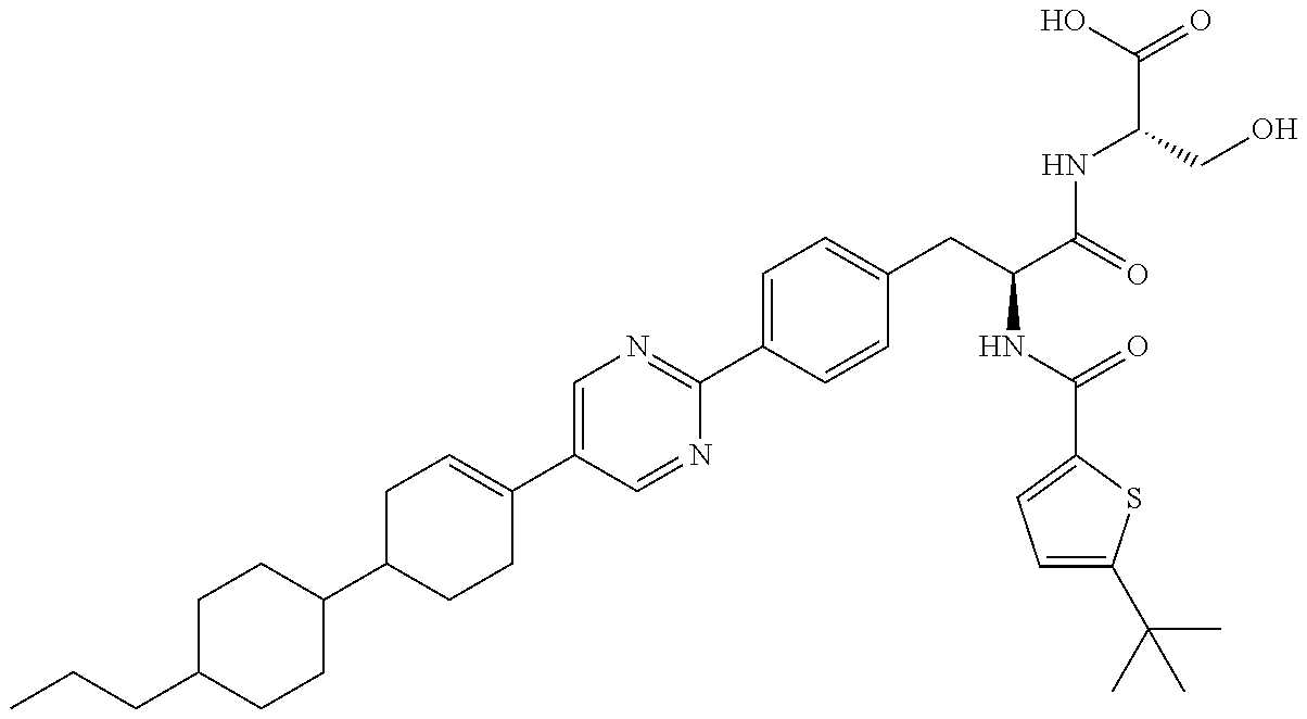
C1(C2CCC(C3=CN=C(C4=CC=C(CC(NC(=O)C5=CC=C(C(C)(C)C)S5)C(NC(CO)C(=O)O)=O)C=C4)N=C3)=CC2)CCC(CCC)CC1
